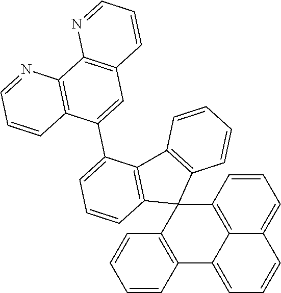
C12=C3C=CC=C1C=CC=C2C1=C(C32C3=C(C4=C2C=CC=C4C2=CC4=C(C5=C2C=CC=N5)N=CC=C4)C=CC=C3)C=CC=C1
